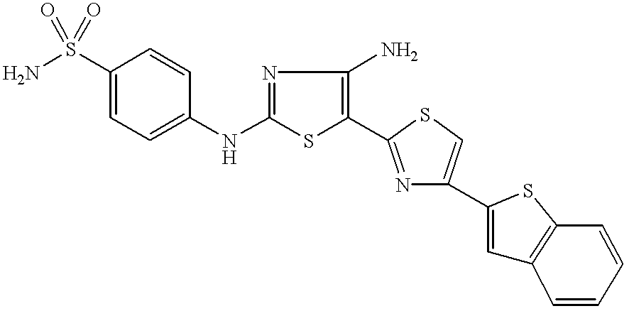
NS(C1=CC=C(NC2=NC(N)=C(C3=NC(C4=CC5=C(S4)C=CC=C5)=CS3)S2)C=C1)(=O)=O
